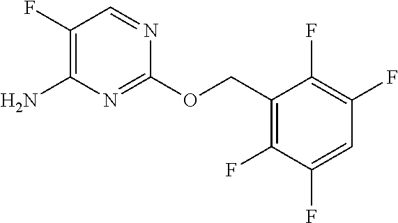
NC1=C(F)C=NC(OCC2=C(F)C(F)=CC(F)=C2F)=N1
